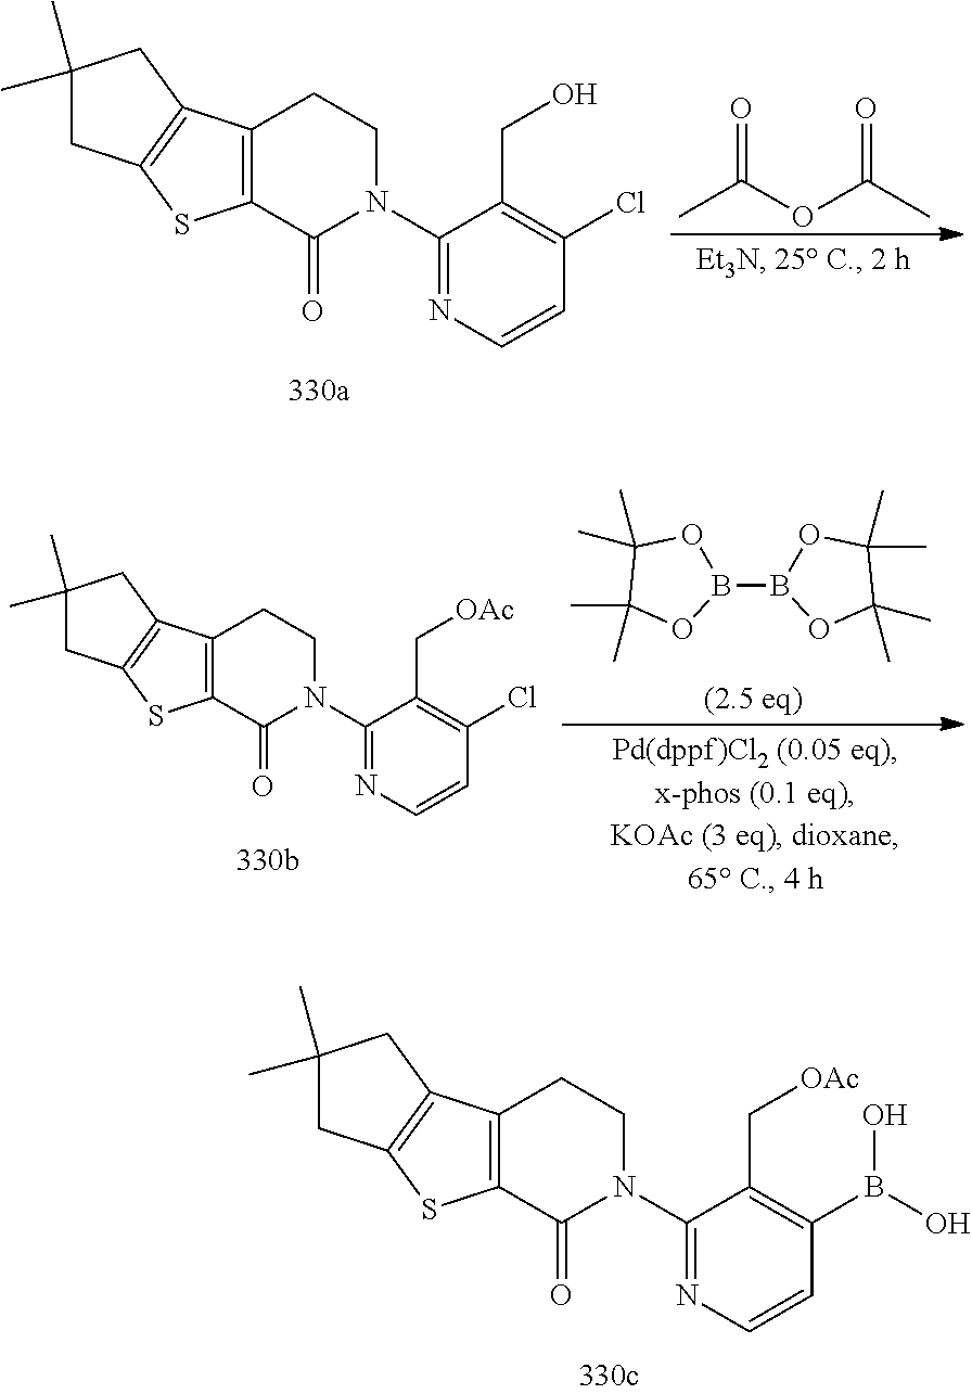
CC(OC(C)=O)=O.C1(Cl)=C(CO)C(N2CCC3=C(C2=O)SC2=C3CC(C)(C)C2)=NC=C1.C1(Cl)=C(C[OAc])C(N2CCC3=C(C2=O)SC2=C3CC(C)(C)C2)=NC=C1.B1(B2OC(C)(C)C(C)(C)O2)OC(C)(C)C(C)(C)O1.C1(B(O)O)=C(C[OAc])C(N2CCC3=C(C2=O)SC2=C3CC(C)(C)C2)=NC=C1
